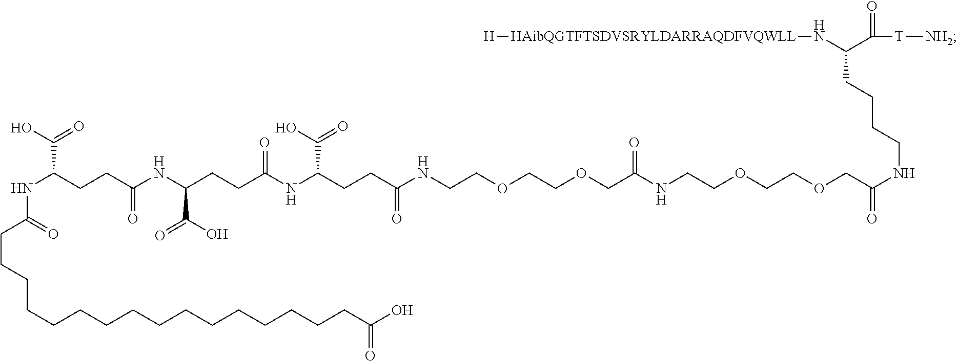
[HAibQGTFTSDVSRYLDARRAQDFVQWLL](NC(C(=O)[T][NH2])CCCCNC(=O)COCCOCCNC(COCCOCCNC(CCC(NC(CCC(NC(CCC(NC(CCCCCCCCCCCCCCCCC(O)=O)=O)C(O)=O)=O)C(O)=O)=O)C(O)=O)=O)=O)[H]
